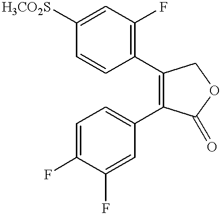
C1=CC([H3CO2S])=CC(F)=C1C1=C(C2=CC=C(F)C(F)=C2)C(=O)OC1
